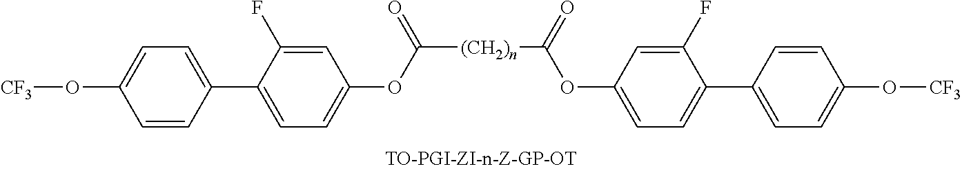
C1=CC(C2=CC=C(OC([(CH2)n]C(OC3=CC=C(C4=CC=C(O[CF3])C=C4)C(F)=C3)=O)=O)C=C2F)=CC=C1O[CF3]
